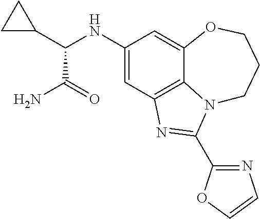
C1(NC(C2CC2)C(N)=O)=CC2=C3C(=C1)OCCCN3C(C1=NC=CO1)=N2
